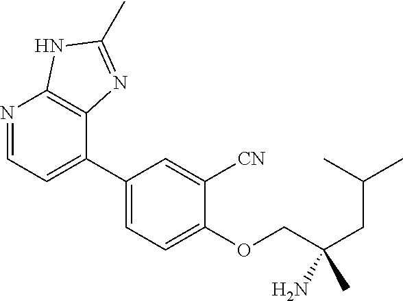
C1(C2=CC=NC3=C2N=C(C)N3)=CC=C(OCC(CC(C)C)(C)N)C([CN])=C1
